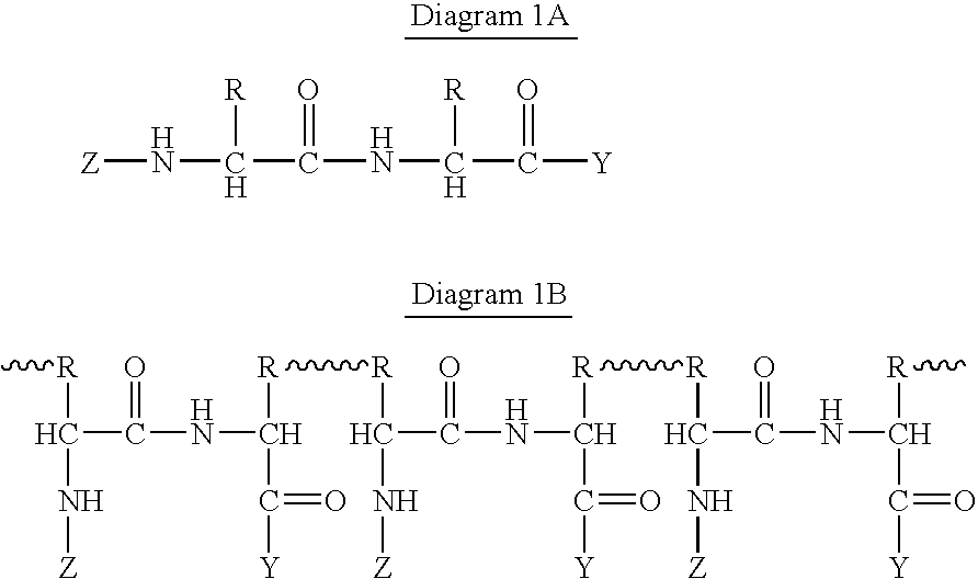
[Z]NC(C(NC(C([Y])=O)[R])=O)[R].C(C(NC(C([Y])=O)[R][R]C(C(NC(C(=O)[Y])[R][R]C(C(NC([R]C)C(=O)[Y])=O)N[Z])=O)N[Z])=O)([R]C)N[Z]
